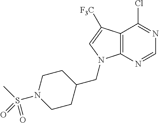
C12=C(N=CN=C1Cl)N(CC1CCN(S(=O)(C)=O)CC1)C=C2[F3C]
